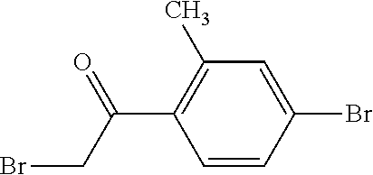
C1=CC(Br)=CC(C)=C1C(CBr)=O
